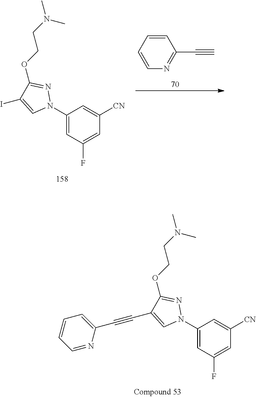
C1(N2N=C(OCCN(C)C)C(C#CC3=CC=CC=N3)=C2)=CC(F)=CC([CN])=C1.C1(N2N=C(OCCN(C)C)C(I)=C2)=CC(F)=CC([CN])=C1.C1=CN=C(C#C)C=C1
